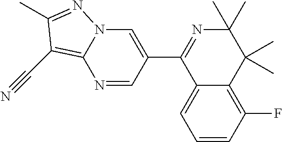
C12=C(F)C=CC=C1C(C1=CN3C(=C(C#N)C(C)=N3)N=C1)=NC(C)(C)C2(C)C
